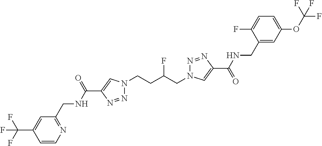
C1(C(NCC2=NC=CC(C(F)(F)F)=C2)=O)=CN(CCC(CN2N=NC(C(=O)NCC3=CC(OC(F)(F)F)=CC=C3F)=C2)F)N=N1
